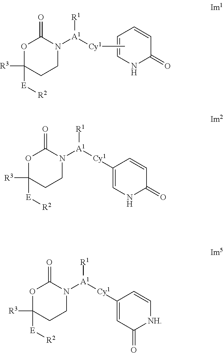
C1=CNC(=O)C=C1.C[Cy1][A1](N1CCC([E][R2])([R3])OC1=O)[R1].O1C([E][R2])([R3])CCN([A1]([Cy1]C2=CNC(=O)C=C2)[R1])C1=O.O1C([E][R2])([R3])CCN([A1]([Cy1]C2=CC(=O)[NH]C=C2)[R1])C1=O
